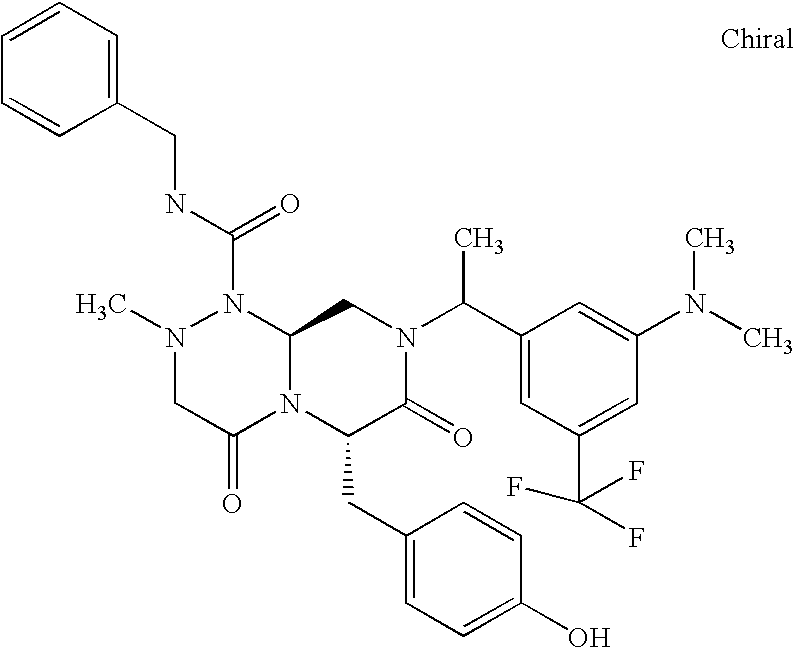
CN1CC(=O)N2C(N1C(NCC1=CC=CC=C1)=O)CN(C(C1=CC(C(F)(F)F)=CC(N(C)C)=C1)C)C(=O)C2CC1=CC=C(O)C=C1
